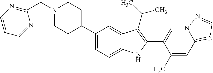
C1(C2CCN(CC3=NC=CC=N3)CC2)=CC=C2C(=C1)C(C(C)C)=C(C1=CN3C(=NC=N3)C=C1C)N2
